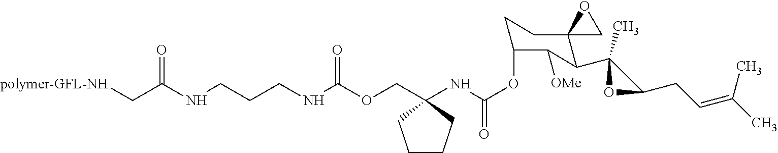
[polymer-GFL-NH]CC(NCCCNC(OCC1(NC(OC2CCC3(C(C4(C)OC4CC=C(C)C)C2[OMe])CO3)=O)CCCC1)=O)=O
